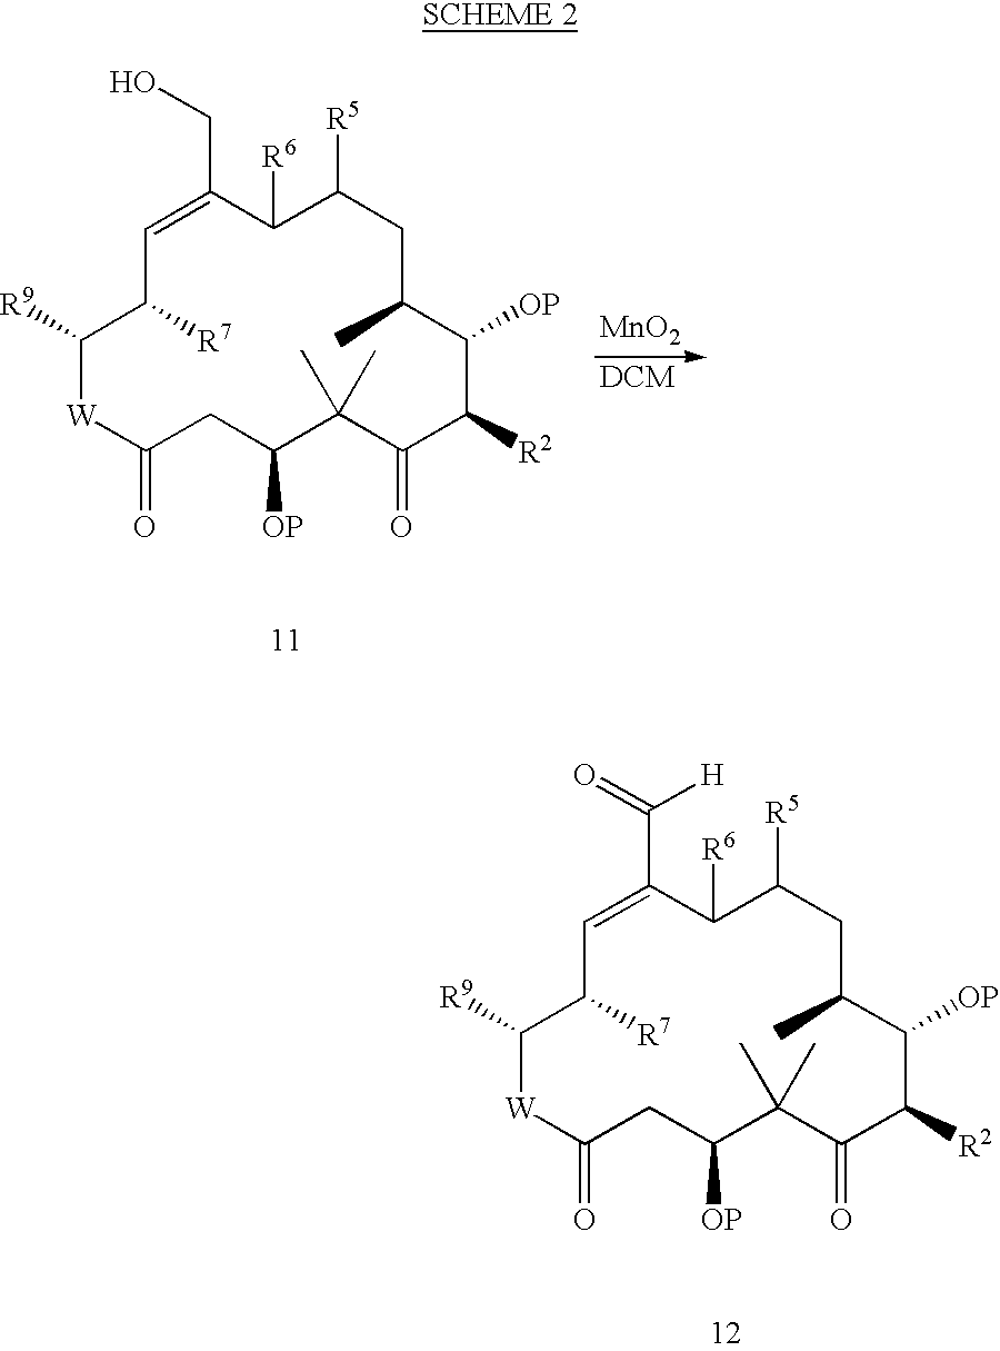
C1([R9])[W]C(=O)CC([OP])C(C)(C)C(=O)C([R2])C([OP])C(C)CC([R5])C([R6])C(CO)=CC1[R7].[MnO2].C1([R9])[W]C(=O)CC([OP])C(C)(C)C(=O)C([R2])C([OP])C(C)CC([R5])C([R6])C(C(=O)[H])=CC1[R7]
